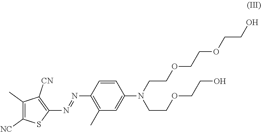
C1=CC(N=NC2=C([CN])C(C)=C([NC])S2)=C(C)C=C1N(CCOCCOCCO)CCOCCO
